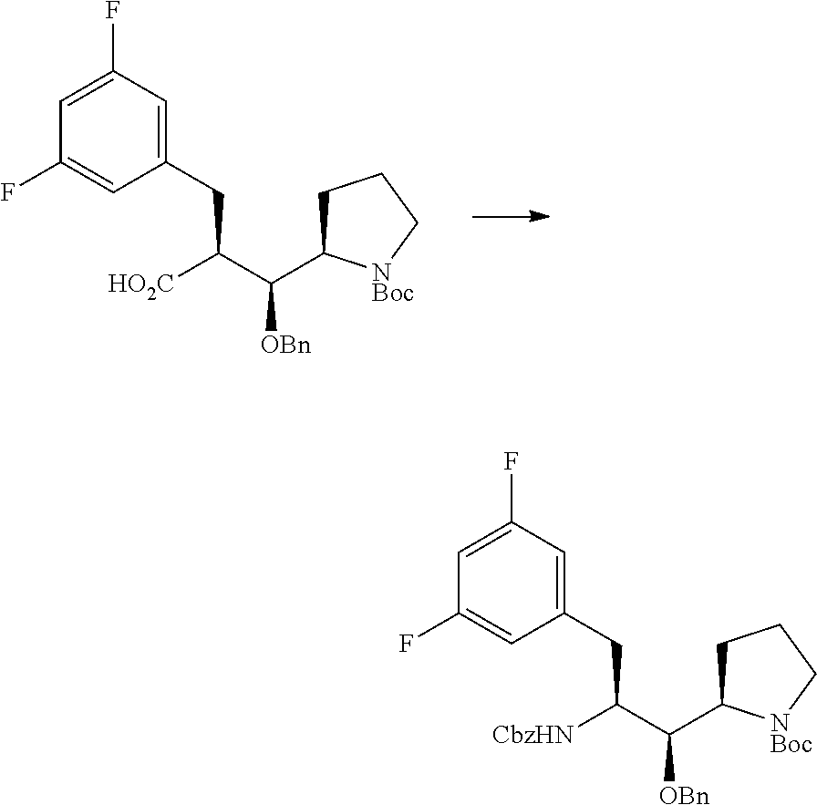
C1=C(F)C=C(CC([HO2C])C(C2CCC[NBoc]2)[OBn])C=C1F.C1=C(F)C=C(CC([CbzHN])C(C2CCC[NBoc]2)[OBn])C=C1F
